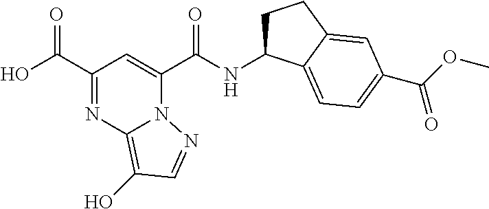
N(C(C1=CC(C(O)=O)=NC2=C(O)C=NN12)=O)C1CCC2=CC(C(OC)=O)=CC=C12
